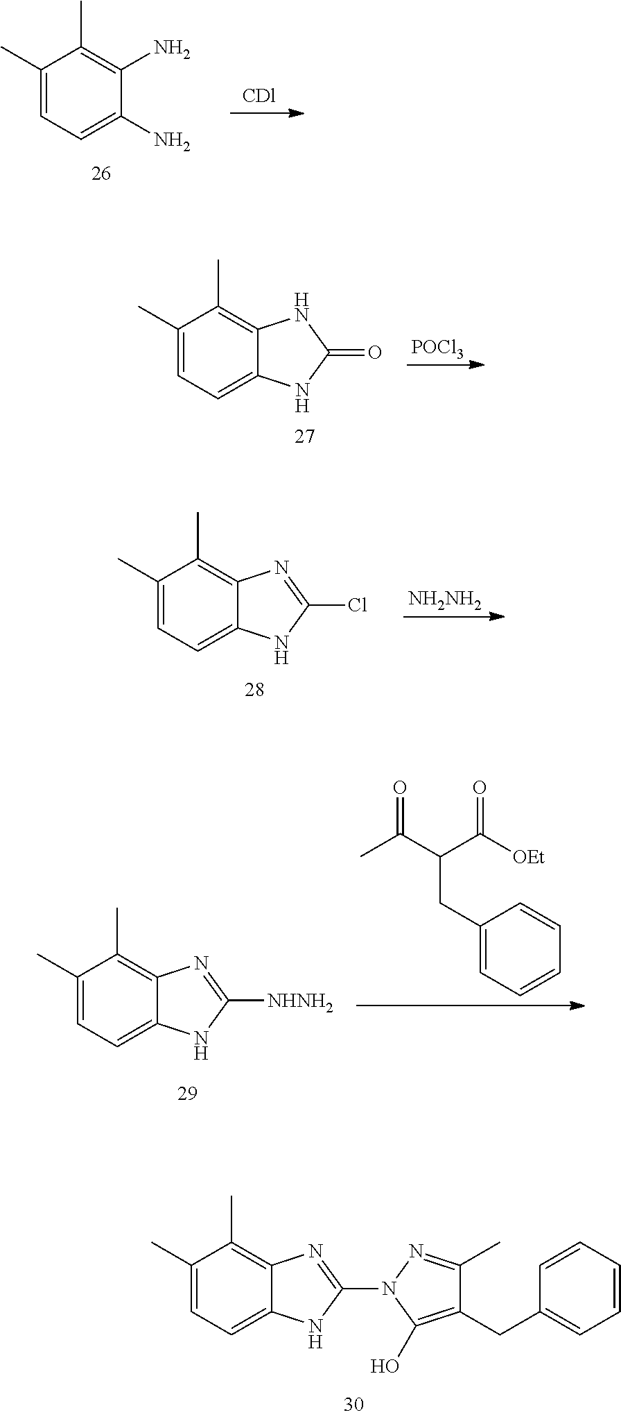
C1=C(C)C(C)=C2C(=C1)NC(N1C(O)=C(CC3=CC=CC=C3)C(C)=N1)=N2.C1=C(C)C(C)=C2C(=C1)NC(Cl)=N2.[NH2NH2].C1=C(C)C(C)=C2C(=C1)NC([NHNH2])=N2.CC(C(C([OEt])=O)CC1=CC=CC=C1)=O.C1(C)=CC=C(N)C(N)=C1C.C1=C(C)C(C)=C2C(=C1)NC(=O)N2.[POCl3]
